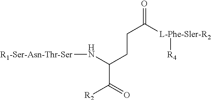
C(C(=O)[R2])(N[R1-Ser-Asn-Thr-Ser])CCC(=O)[L-Phe-Sler-R2][R4]
